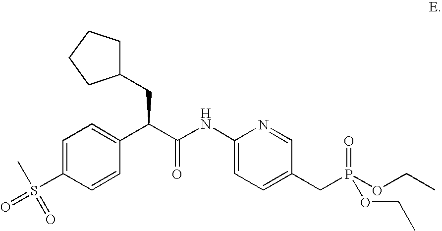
C1=C(S(C)(=O)=O)C=CC(C(C(NC2=CC=C(CP(OCC)(=O)OCC)C=N2)=O)CC2CCCC2)=C1
